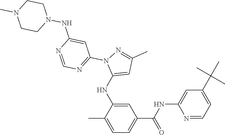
C1=C(NC2=CC(C)=NN2C2=NC=NC(NN3CCN(C)CC3)=C2)C(C)=CC=C1C(NC1=CC(C(C)(C)C)=CC=N1)=O
